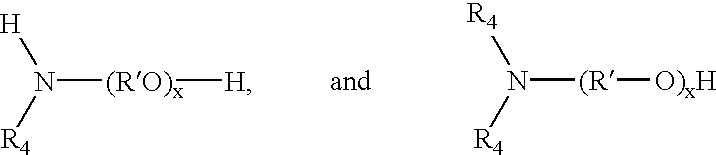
[H]N([R4])[(RO)x][H].[R4]N([R4])[(R][O)xH]
